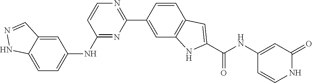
C1(C2=CC3=C(C=C2)C=C(C(NC2=CC(=O)NC=C2)=O)N3)=NC=CC(NC2=CC=C3NN=CC3=C2)=N1
